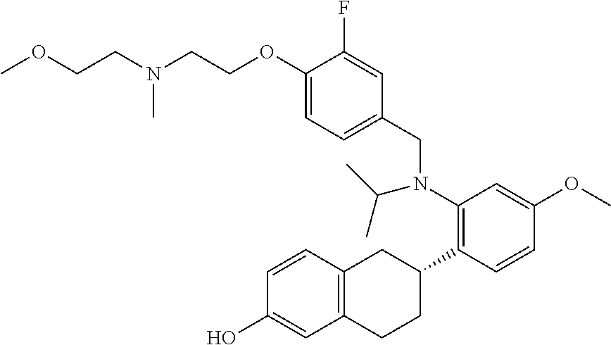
C(N(CCOC1=CC=C(CN(C2=C(C3CC4=C(CC3)C=C(O)C=C4)C=CC(OC)=C2)C(C)C)C=C1F)C)COC
